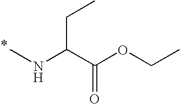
CNC(C(OCC)=O)CC
